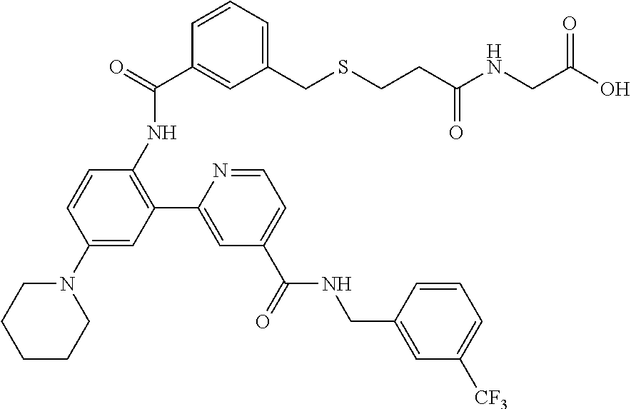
C1CCN(C2=CC(C3=CC(C(=O)NCC4=CC([CF3])=CC=C4)=CC=N3)=C(NC(C3=CC(CSCCC(NCC(O)=O)=O)=CC=C3)=O)C=C2)CC1
